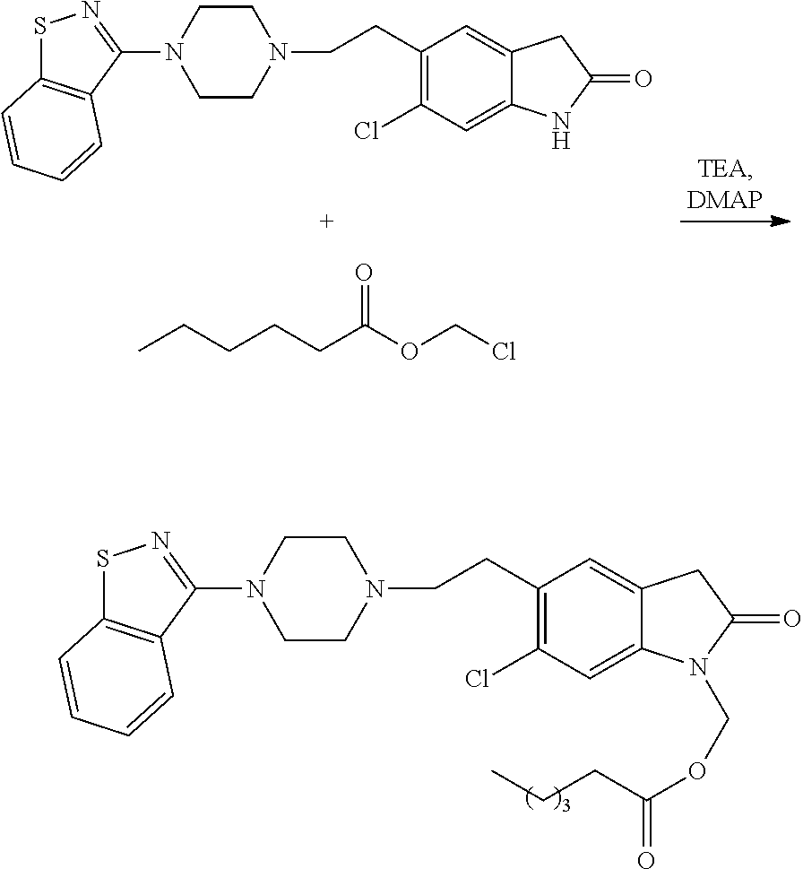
S1C2=C(C(N3CCN(CCC4=C(Cl)C=C5C(=C4)CC(=O)N5COC(CCC)=O)CC3)=N1)C=CC=C2.S1C2=C(C(N3CCN(CCC4=C(Cl)C=C5C(=C4)CC(=O)N5)CC3)=N1)C=CC=C2.CCCCCC(=O)OCCl
